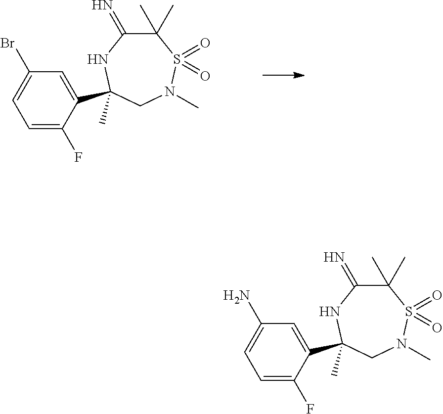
C1=C(F)C(C2(C)NC(=N)C(C)(C)S(=O)(=O)N(C)C2)=CC(Br)=C1.C1=C(F)C(C2(C)NC(=N)C(C)(C)S(=O)(=O)N(C)C2)=CC(N)=C1
